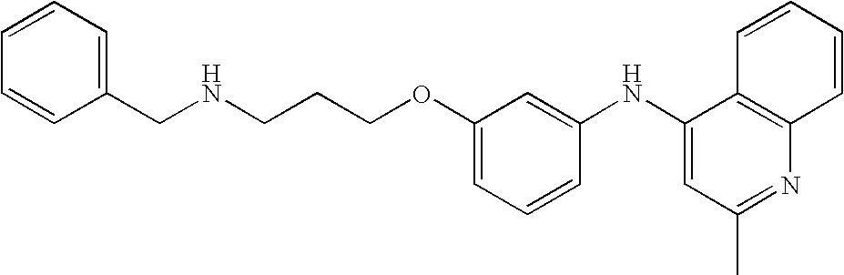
C(NCC1=CC=CC=C1)CCOC1=CC=CC(NC2=CC(C)=NC3=C2C=CC=C3)=C1
